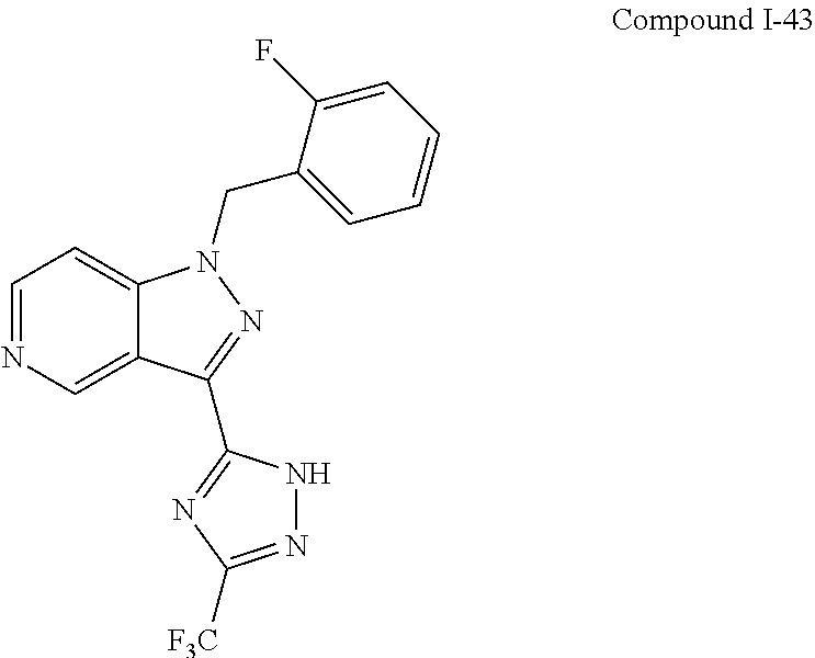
C1=NC=C2C(=C1)N(CC1=CC=CC=C1F)N=C2C1=NC([F3C])=NN1
